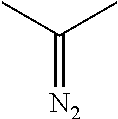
C(=[N2])(C)C
